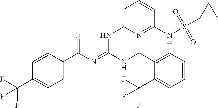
C1=CC(C(N=C(NCC2=CC=CC=C2C(F)(F)F)NC2=CC=CC(NS(C3CC3)(=O)=O)=N2)=O)=CC=C1C(F)(F)F
